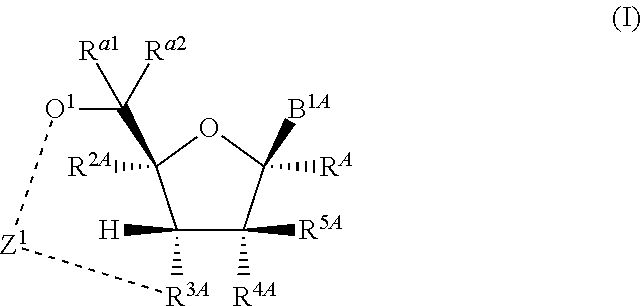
C12([H])C([R4A])([R5A])C([B1A])([RA])OC1([R2A])C([Ra2])([Ra1])[O1][Z1][R3A]2
